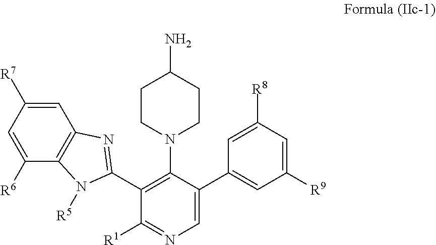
C1=C([R7])C=C([R6])C2=C1N=C(C1=C(N3CCC(N)CC3)C(C3=CC([R9])=CC([R8])=C3)=CN=C1[R1])N2[R5]
